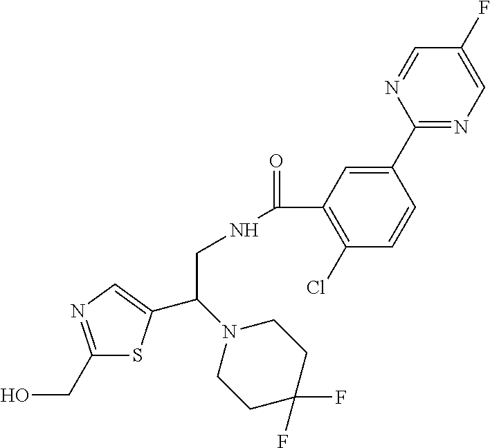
C1(CO)=NC=C(C(N2CCC(F)(F)CC2)CNC(=O)C2=C(Cl)C=CC(C3=NC=C(F)C=N3)=C2)S1
